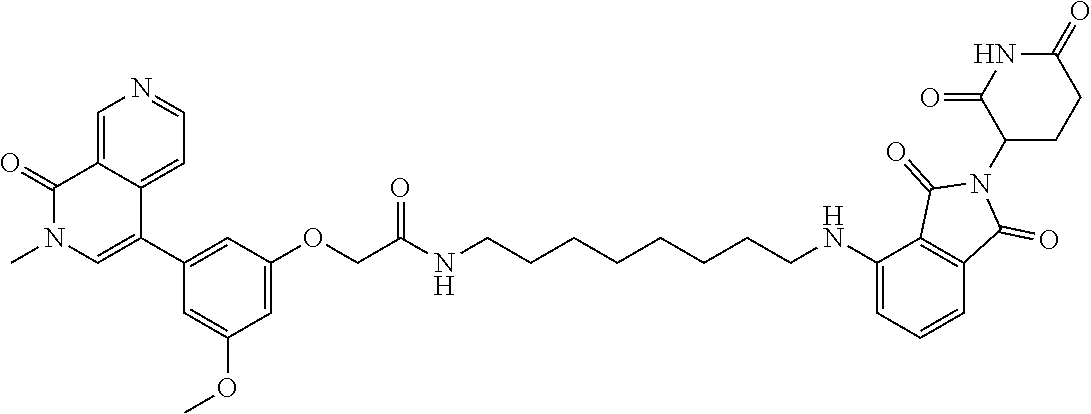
C12=CN=CC=C1C(C1=CC(OCC(=O)NCCCCCCCCNC3=CC=CC4=C3C(=O)N(C3C(=O)NC(=O)CC3)C4=O)=CC(OC)=C1)=CN(C)C2=O
